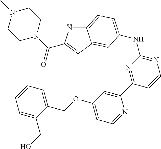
C12=CC=C(NC3=NC=CC(C4=CC(OCC5=CC=CC=C5CO)=CC=N4)=N3)C=C1C=C(C(N1CCN(C)CC1)=O)N2
